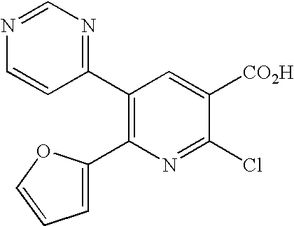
C1(C2=NC=NC=C2)=C(C2=CC=CO2)N=C(Cl)C([CO2H])=C1
